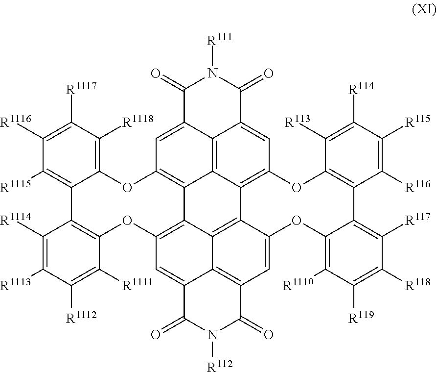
C1([R1116])=C([R1117])C([R1118])=C2C(=C1[R1115])C1=C(C([R1111])=C([R1112])C([R1113])=C1[R1114])OC1=C3C4=C(O2)C=C2C5=C4C4=C(C=C5C(=O)N([R111])C2=O)OC2=C(C5=C([R117])C([R118])=C([R119])C([R1110])=C5OC5=CC6=C(C3=C45)C(=C1)C(=O)N([R112])C6=O)C([R116])=C([R115])C([R114])=C2[R113]
